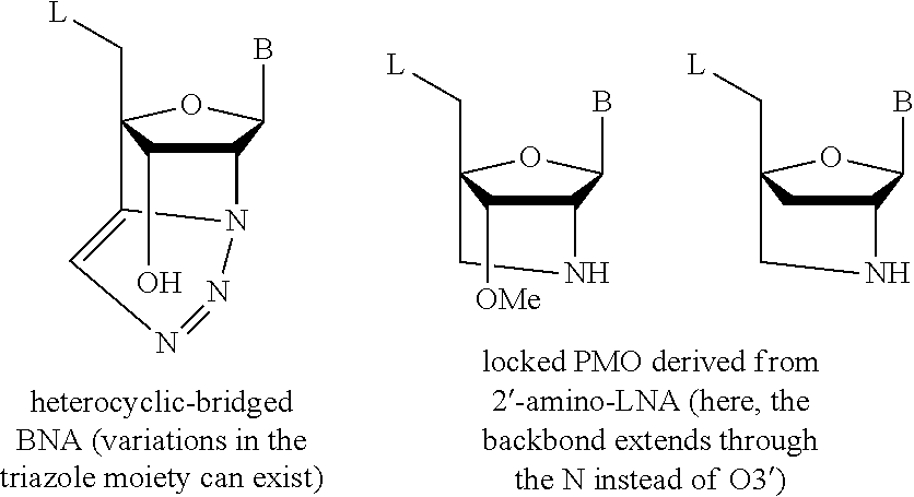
C12C(B)OC(C[L])(C3=CN=NN13)C2O.C12C(B)OC(C[L])(CN1)C2[OMe].C12C(B)OC(C[L])(CN1)C2
